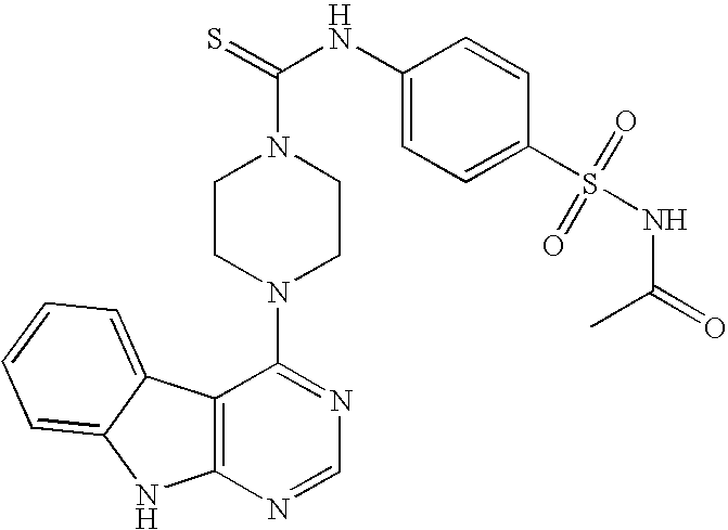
C12=C(N=CN=C1N1CCN(C(=S)NC3=CC=C(S(=O)(=O)NC(=O)C)C=C3)CC1)NC1=CC=CC=C21
